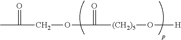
O(C(=O)[(CH2)5]O[H])CC(=O)C
